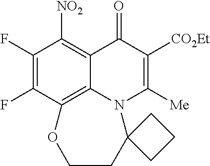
C1(F)=C(F)C2=C3C(=C1[NO2])C(=O)C([CO2Et])=C([Me])N3C1(CCO2)CCC1
